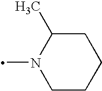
C1C(C)N(C)CCC1
